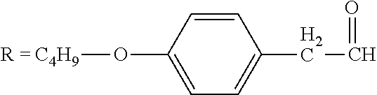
C1=CC(O[C4H9])=CC=C1CC=O
